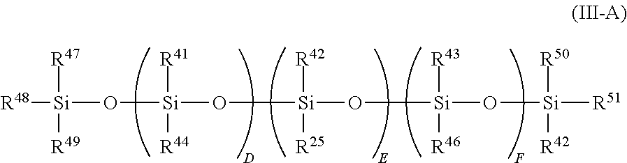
[R48][Si](O[Si](O[Si](O[Si](O[Si]([R51])([R50])[R42])([R43])[R46])([R42])[R25])([R41])[R44])([R47])[R49]
